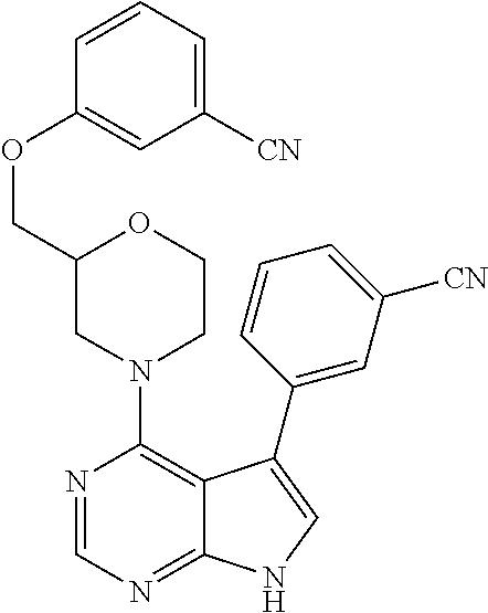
C12=NC=NC(N3CCOC(COC4=CC([CN])=CC=C4)C3)=C1C(C1=CC([CN])=CC=C1)=CN2
